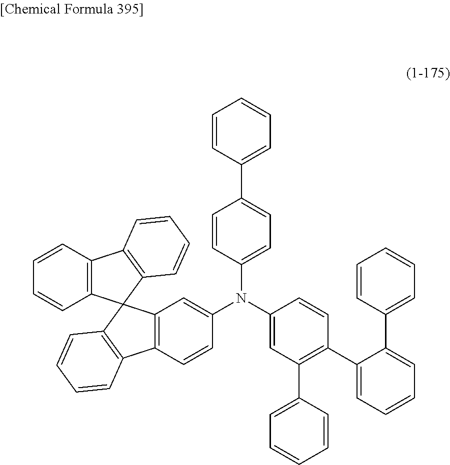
C12=C(C=CC=C1)C1=C(C=CC=C1)C21C2=C(C=CC(N(C3=CC(C4=CC=CC=C4)=C(C4=CC=CC=C4C4=CC=CC=C4)C=C3)C3=CC=C(C4=CC=CC=C4)C=C3)=C2)C2=C1C=CC=C2
